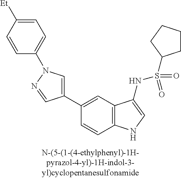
C1(C2=CN(C3=CC=C([Et])C=C3)N=C2)=CC2=C(C=C1)NC=C2NS(=O)(=O)C1CCCC1
